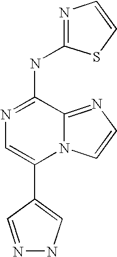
N12C(=NC=C1)C(NC1=NC=CS1)=NC=C2C1=CNN=C1
